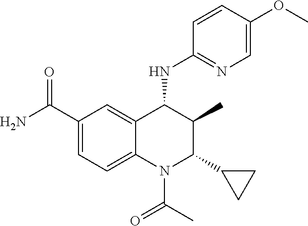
C1(C(N)=O)=CC=C2C(=C1)C(NC1=NC=C(OC)C=C1)C(C)C(C1CC1)N2C(C)=O
